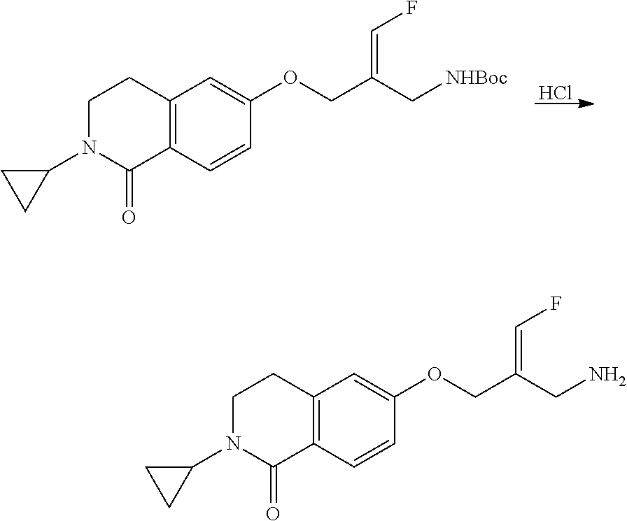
Cl.C1=CC(OCC(=CF)C[NHBoc])=CC2=C1C(=O)N(C1CC1)CC2.C1=CC(OCC(=CF)CN)=CC2=C1C(=O)N(C1CC1)CC2
